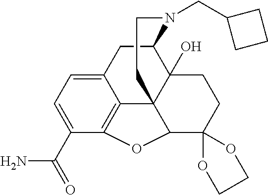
C12CC3=CC=C(C(=O)N)C4=C3C3(C1(O)CCC1(C3O4)OCCO1)CCN2CC1CCC1
